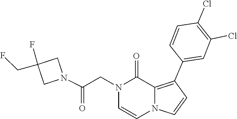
C1=CN(CC(N2CC(CF)(F)C2)=O)C(=O)C2=C(C3=CC(Cl)=C(Cl)C=C3)C=CN12
